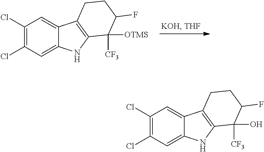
C1(Cl)=C(Cl)C=C2C(=C1)C1=C(N2)C([CF3])([OTMS])C(F)CC1.C1(Cl)=C(Cl)C=C2C(=C1)C1=C(N2)C(O)([CF3])C(F)CC1
